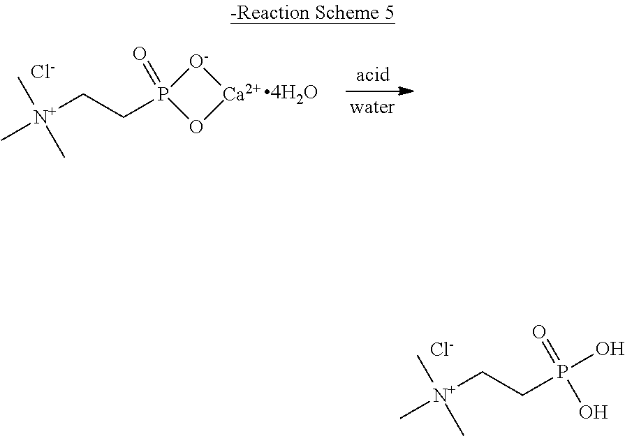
P1(=O)(CC[N+](C)(C)C)O[Ca][O-]1.[Cl-].C(C[N+](C)(C)C)P(O)(=O)O.[Cl-]
